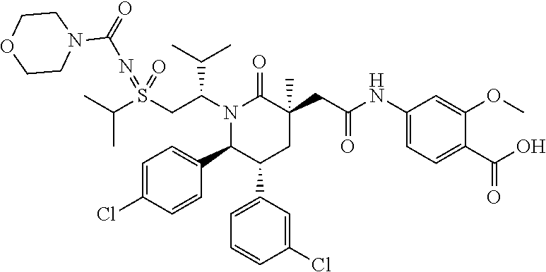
S(CC(N1C(=O)C(CC(=O)NC2=CC=C(C(O)=O)C(OC)=C2)(C)CC(C2=CC=CC(Cl)=C2)C1C1=CC=C(Cl)C=C1)C(C)C)(=NC(=O)N1CCOCC1)(=O)C(C)C
